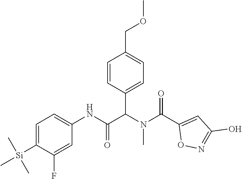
C1=C([Si](C)(C)C)C(F)=CC(NC(C(N(C(C2=CC(O)=NO2)=O)C)C2=CC=C(COC)C=C2)=O)=C1
